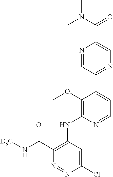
C1(Cl)=CC(NC2=C(OC)C(C3=NC=C(C(N(C)C)=O)N=C3)=CC=N2)=C(C(=O)N[D3C])N=N1
